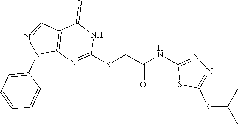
C1(SCC(NC2=NN=C(SC(C)C)S2)=O)=NC2=C(C=NN2C2=CC=CC=C2)C(=O)N1
